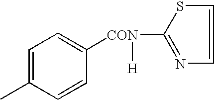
C1=CN=C([CON](C2=CC=C(C)C=C2)[H])S1
